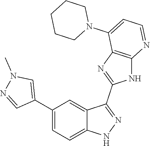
C1(C2=CC=C3C(=C2)C(C2=NC4=C(N2)N=CC=C4N2CCCCC2)=NN3)=CN(C)N=C1
